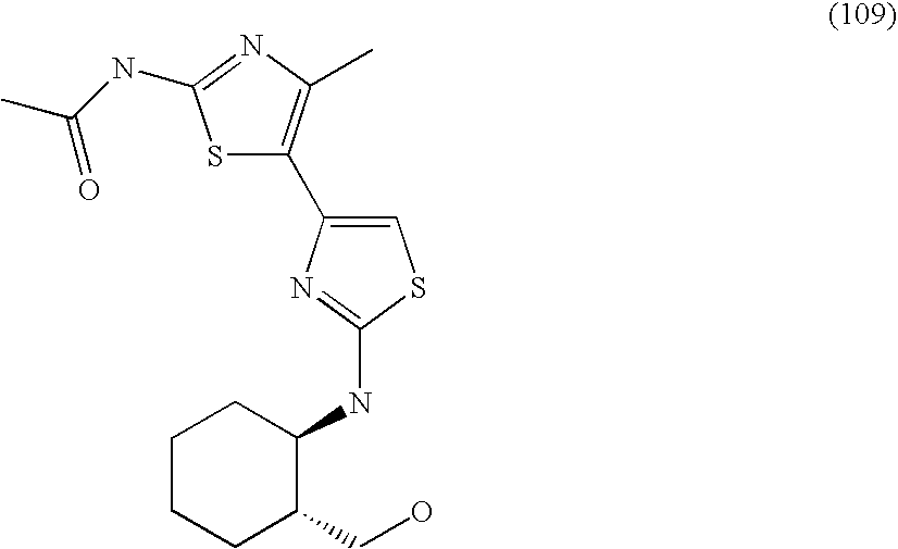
S1C(C2=CSC(NC3CCCCC3CO)=N2)=C(C)N=C1NC(C)=O
